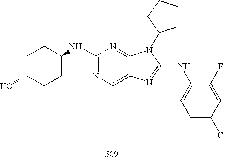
C1(NC2CCC(O)CC2)=NC=C2C(=N1)N(C1CCCC1)C(NC1=CC=C(Cl)C=C1F)=N2
